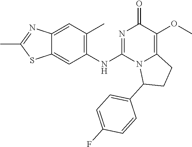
C1(NC2=NC(=O)C(OC)=C3N2C(C2=CC=C(F)C=C2)CC3)=C(C)C=C2C(=C1)SC(C)=N2
